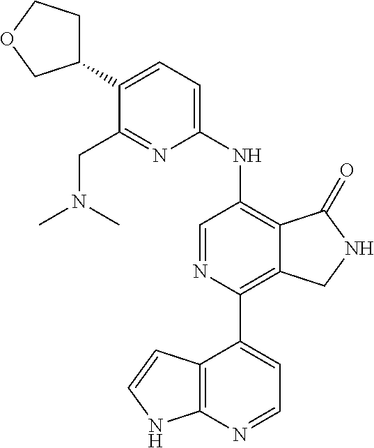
C1(C2=C3C(=C(NC4=CC=C(C5CCOC5)C(CN(C)C)=N4)C=N2)C(=O)NC3)=CC=NC2=C1C=CN2
